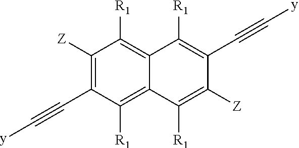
C1([Z])=C(C#C[y])C([R1])=C2C(=C1[R1])C([R1])=C(C#C[y])C([Z])=C2[R1]
